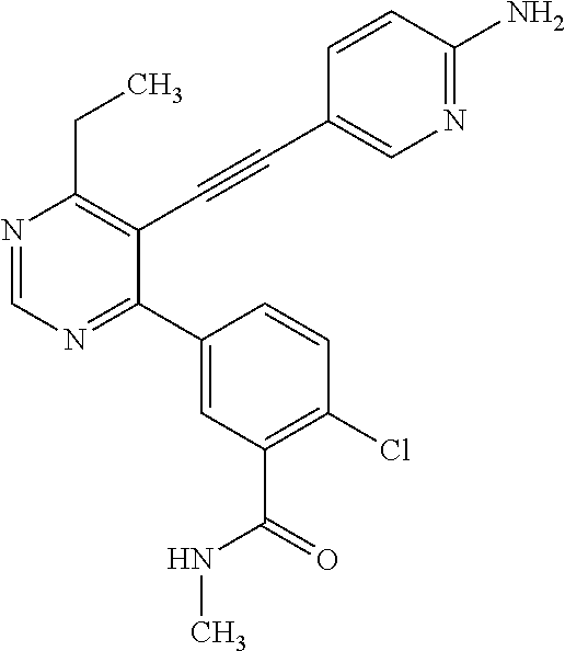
N1=CN=C(C2=CC(C(=O)NC)=C(Cl)C=C2)C(C#CC2=CN=C(N)C=C2)=C1CC
